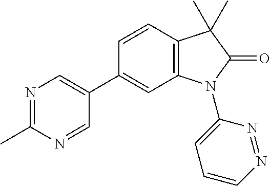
C1=CC2=C(C=C1C1=CN=C(C)N=C1)N(C1=CC=CN=N1)C(=O)C2(C)C
